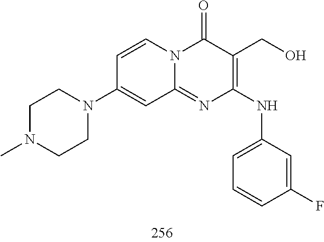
C1=CC(N2CCN(C)CC2)=CC2=NC(NC3=CC=CC(F)=C3)=C(CO)C(=O)N12
